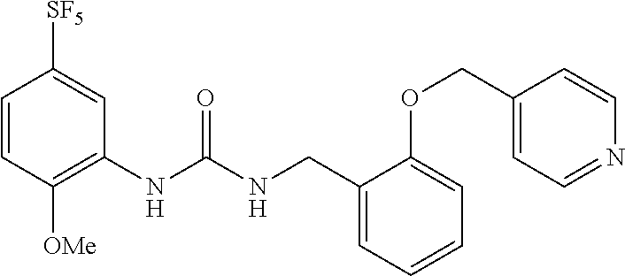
C1=CC([OMe])=C(NC(NCC2=CC=CC=C2OCC2=CC=NC=C2)=O)C=C1[SF5]
